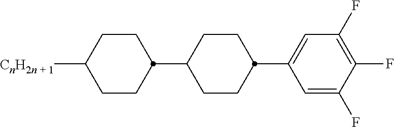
C1CC(C2CCC(C3=CC(F)=C(F)C(F)=C3)CC2)CCC1[CnH2n + 1]
